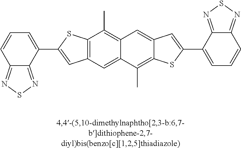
C12=C(C=C3C(=C1C)C=C1C(=C3C)SC(C3=CC=CC4=NSN=C34)=C1)C=C(C1=CC=CC3=NSN=C13)S2
